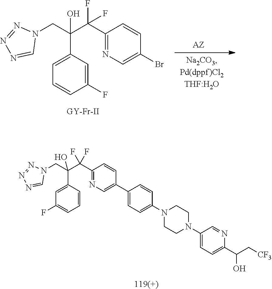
C1(C(C(C2=CC=CC(F)=C2)(O)CN2N=NN=C2)(F)F)=NC=C(Br)C=C1.[119(+)].C1(C(C(C2=CC(F)=CC=C2)(O)CN2N=NN=C2)(F)F)=NC=C(C2=CC=C(N3CCN(C4=CC=C(C(C[CF3])O)N=C4)CC3)C=C2)C=C1
